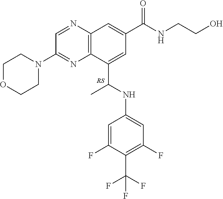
C1=NC2=C(N=C1N1CCOCC1)C(C(NC1=CC(F)=C(C(F)(F)F)C(F)=C1)C)=CC(C(NCCO)=O)=C2
